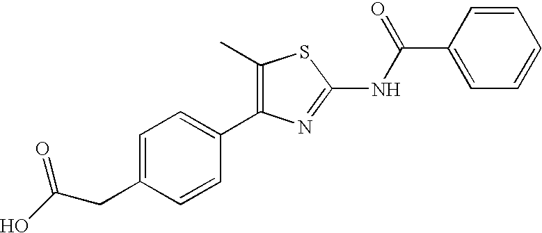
CC1=C(C2=CC=C(CC(=O)O)C=C2)N=C(NC(C2=CC=CC=C2)=O)S1
